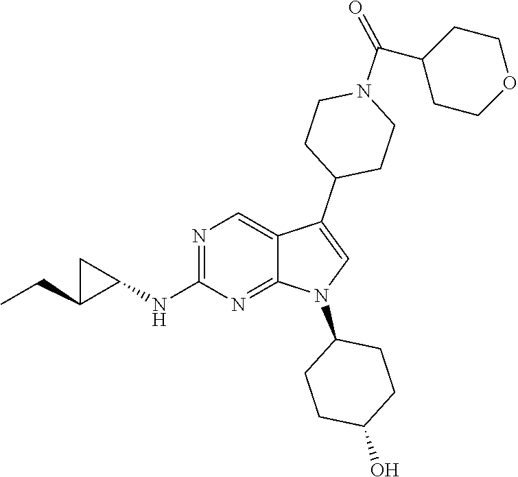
N1=C(NC2C(CC)C2)N=C2C(=C1)C(C1CCN(C(C3CCOCC3)=O)CC1)=CN2C1CCC(O)CC1
